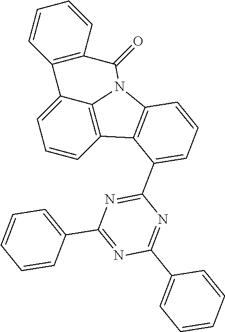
C1=CC2=C3C(=C1)C1=C(C=CC=C1)C(=O)N3C1=C2C(C2=NC(C3=CC=CC=C3)=NC(C3=CC=CC=C3)=N2)=CC=C1
